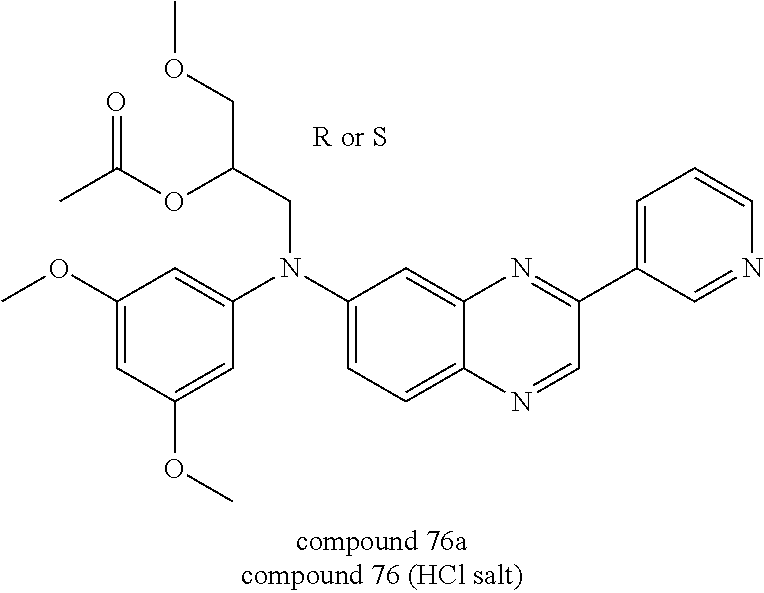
C1(N(C2=CC(OC)=CC(OC)=C2)CC(COC)OC(C)=O)=CC=C2C(=C1)N=C(C1=CC=CN=C1)C=N2
